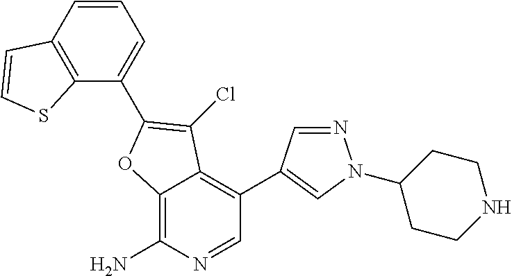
C1=CC2=C(C(C3=C(Cl)C4=C(C5=CN(C6CCNCC6)N=C5)C=NC(N)=C4O3)=C1)SC=C2
